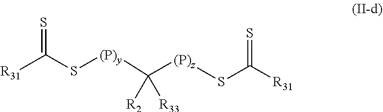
[R31]C(S[(P)y]C([(P)z]SC([R31])=S)([R33])[R2])=S
